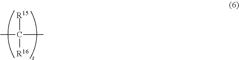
CC([R15])([R16])C
